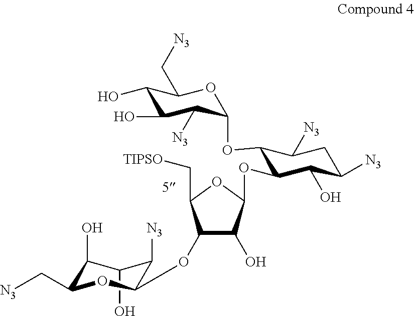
C1(O)C(O)C(C[N3])OC(OC2C(O)C(OC3C(OC4OC(C[N3])C(O)C(O)C4[N3])C([N3])CC([N3])C3O)OC2C[TIPSO])C1[N3]
